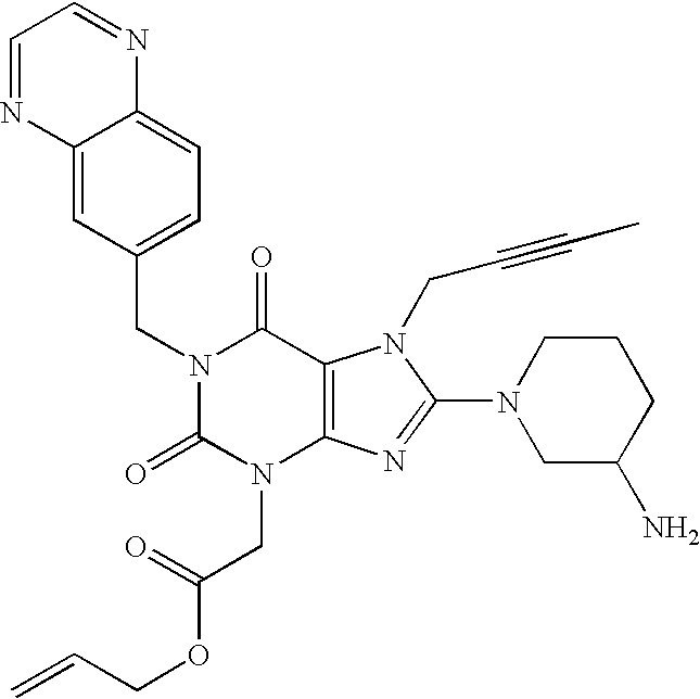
C12=CC(CN3C(=O)N(CC(OCC=C)=O)C4=C(C3=O)N(CC#CC)C(N3CC(N)CCC3)=N4)=CC=C1N=CC=N2
